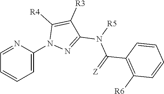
C1(C(=[Z])N([R5])C2=NN(C3=CC=CC=N3)C([R4])=C2[R3])=C([R6])C=CC=C1
